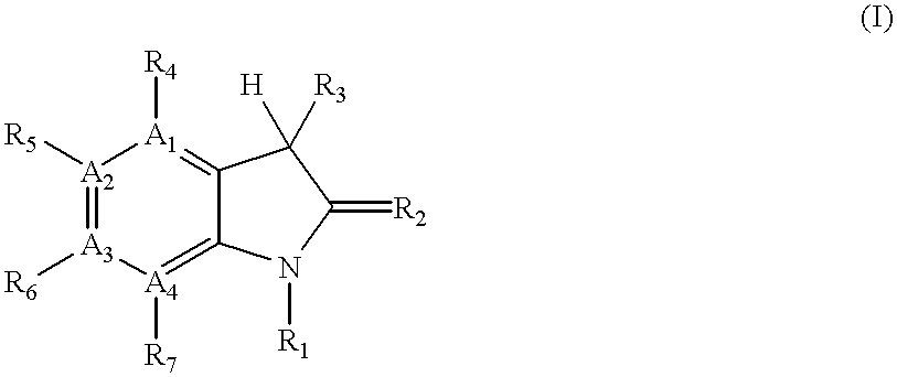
[A2]1([R5])=[A3]([R6])[A4]([R7])=C2C(=[A1]1[R4])C([H])([R3])C(=[R2])N2[R1]
